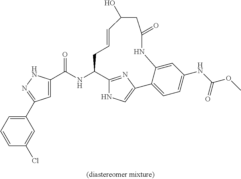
C(NC1C2=NC(=CN2)C2=CC=C(NC(OC)=O)C=C2NC(=O)CC(O)C=CC1)(=O)C1=CC(C2=CC=CC(Cl)=C2)=NN1
